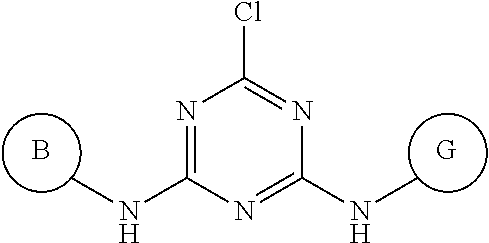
B.[G].CNC1=NC(Cl)=NC(NC)=N1
